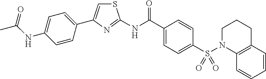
C1(C(NC2=NC(C3=CC=C(NC(C)=O)C=C3)=CS2)=O)=CC=C(S(N2C3=C(CCC2)C=CC=C3)(=O)=O)C=C1
